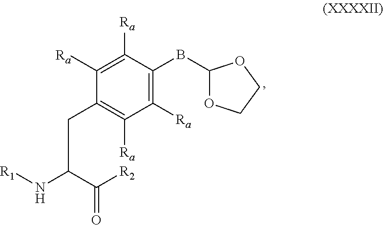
C1(BC2=C([Ra])C([Ra])=C(CC(N[R1])C([R2])=O)C([Ra])=C2[Ra])OCCO1
